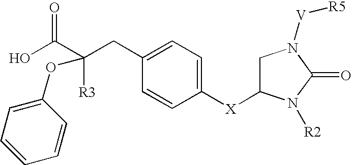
[X](C1CN([V][R5])C(=O)N1[R2])C1=CC=C(CC(C(O)=O)([R3])OC2=CC=CC=C2)C=C1
